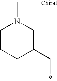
C1CCC(C*)CN1C
